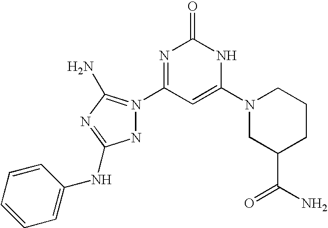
N1N(C2=NC(=O)NC(N3CC(C(=O)N)CCC3)=C2)=C(N)N=C1NC1=CC=CC=C1
